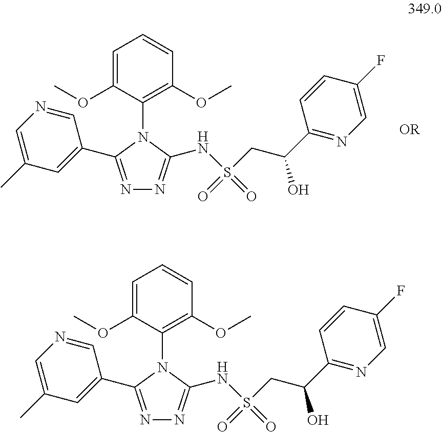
N1=C(C2=CC(C)=CN=C2)N(C2=C(OC)C=CC=C2OC)C(NS(=O)(CC(C2=NC=C(F)C=C2)O)=O)=N1.N1=C(C2=CC(C)=CN=C2)N(C2=C(OC)C=CC=C2OC)C(NS(=O)(CC(C2=NC=C(F)C=C2)O)=O)=N1
